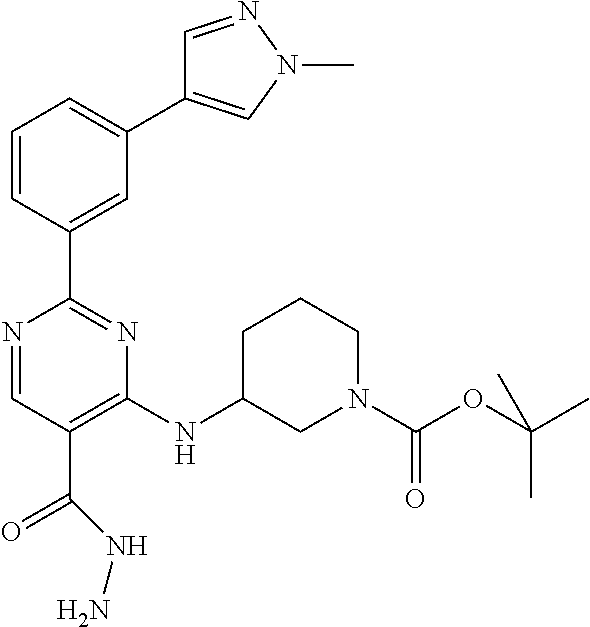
N1=CC(C(=O)NN)=C(NC2CN(C(OC(C)(C)C)=O)CCC2)N=C1C1=CC(C2=CN(C)N=C2)=CC=C1
